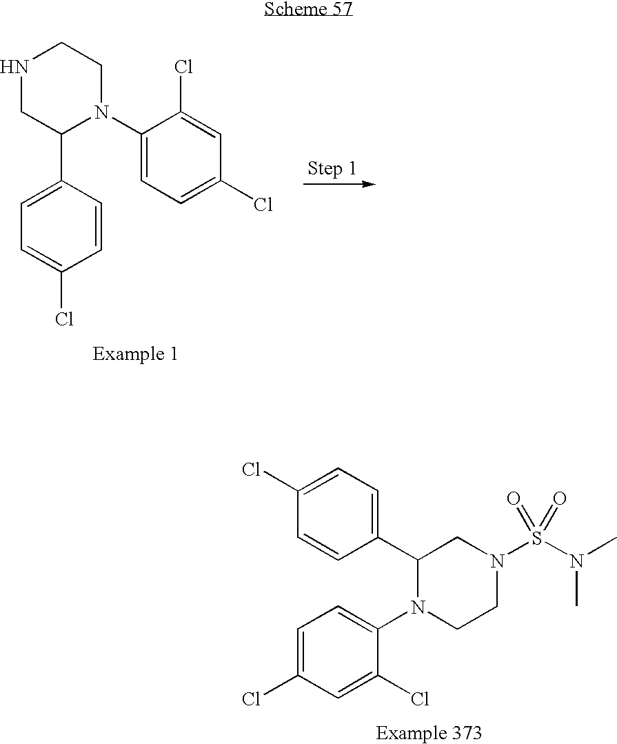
N1CC(C2=CC=C(Cl)C=C2)N(C2=CC=C(Cl)C=C2Cl)CC1.C1(C2=CC=C(Cl)C=C2)N(C2=CC=C(Cl)C=C2Cl)CCN(S(N(C)C)(=O)=O)C1
